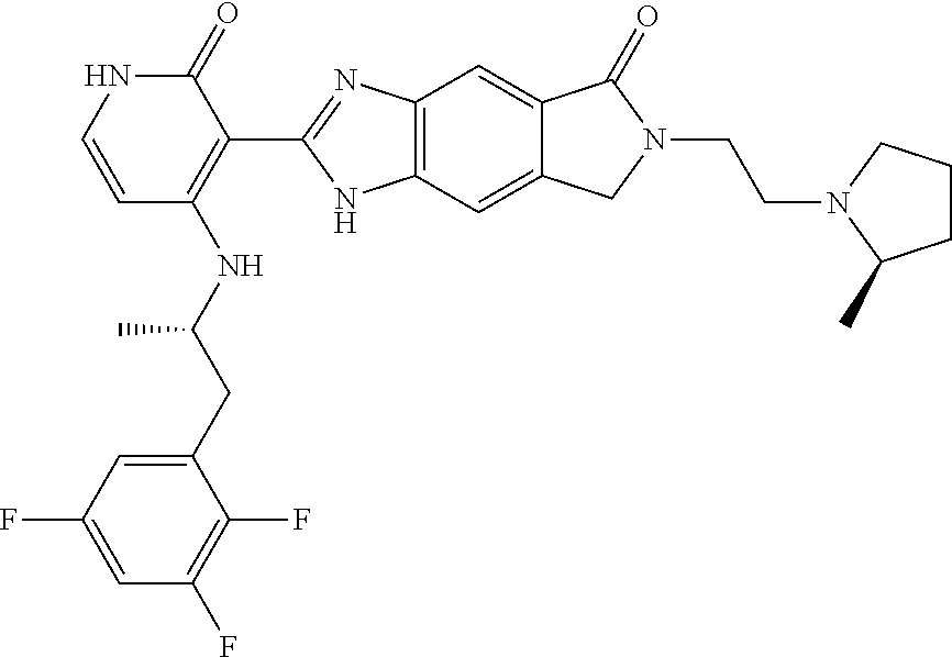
C12=C(C=C3C(=C1)C(=O)N(CCN1CCCC1C)C3)NC(C1=C(NC(CC3=CC(F)=CC(F)=C3F)C)C=CNC1=O)=N2
